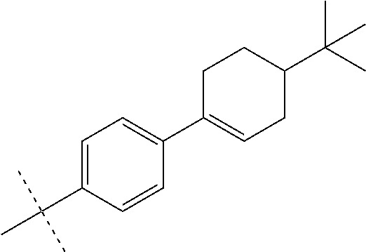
C1(C2=CCC(C(C)(C)C)CC2)=CC=C(C(C)(C)C)C=C1
